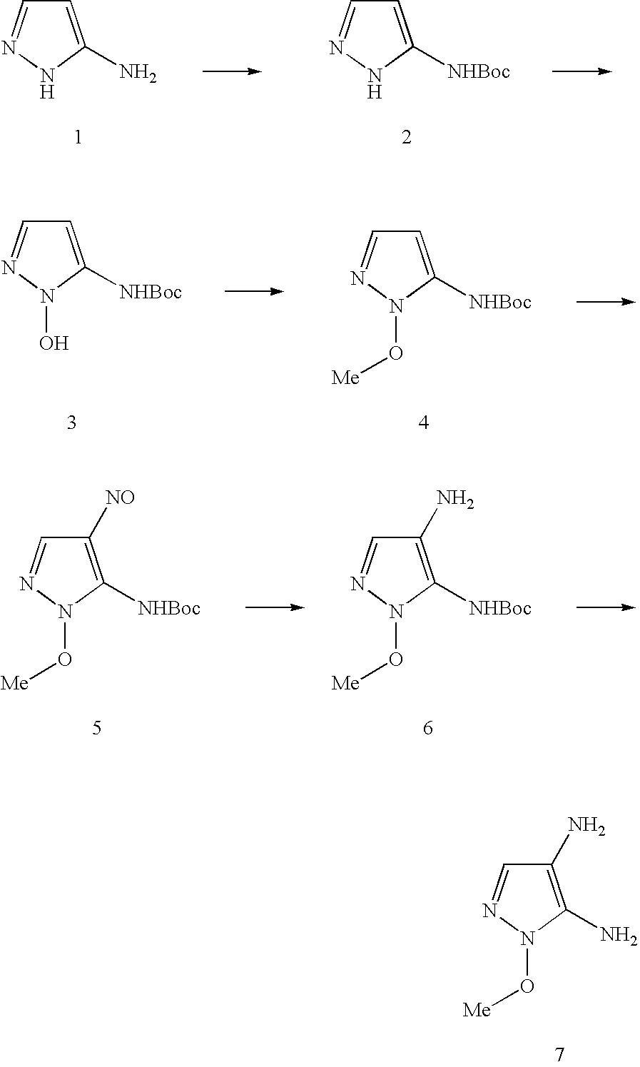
C1=C(N)NN=C1.C1=C([NHBoc])NN=C1.C1=C([NHBoc])N(O)N=C1.C1=C([NHBoc])N(O[Me])N=C1.C1([NO])=C([NHBoc])N(O[Me])N=C1.C1(N)=C([NHBoc])N(O[Me])N=C1.C1(N)=C(N)N(O[Me])N=C1
